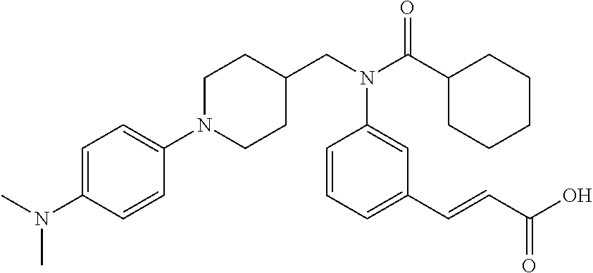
C(N(C(C1CCCCC1)=O)C1=CC(C=CC(=O)O)=CC=C1)C1CCN(C2=CC=C(N(C)C)C=C2)CC1
